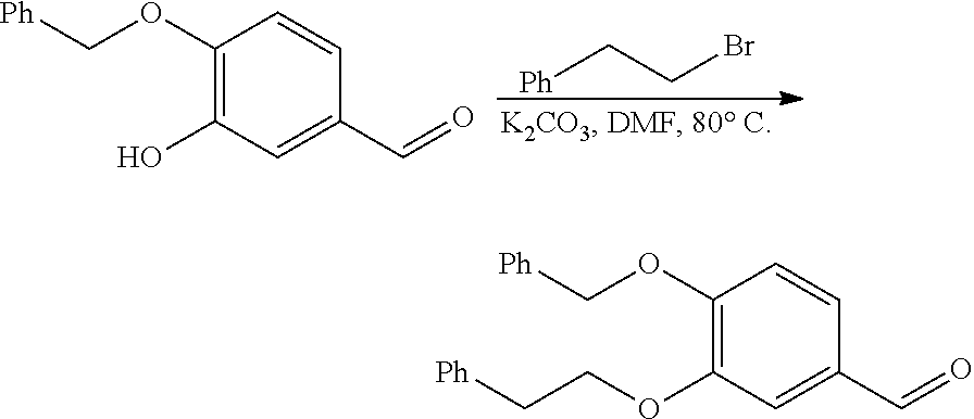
[Ph]CCBr.C1(OC[Ph])=C(O)C=C(C=O)C=C1.C1(OC[Ph])=C(OCC[Ph])C=C(C=O)C=C1
